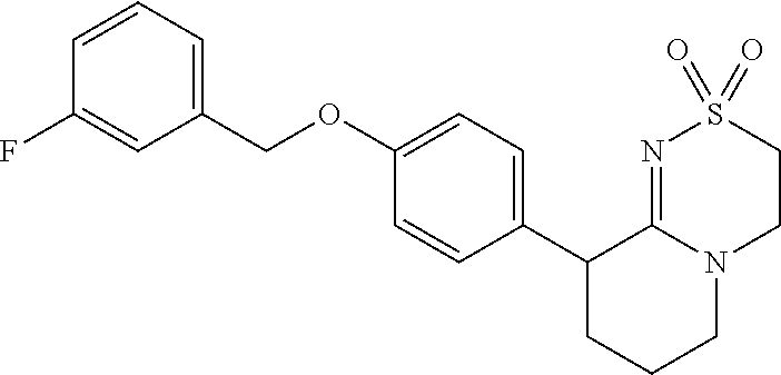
C1(C2CCCN3C2=NS(=O)(=O)CC3)=CC=C(OCC2=CC=CC(F)=C2)C=C1
